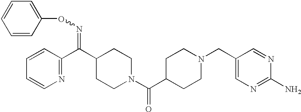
C1=CC(C(C2CCN(C(C3CCN(CC4=CN=C(N)N=C4)CC3)=O)CC2)=NOC2=CC=CC=C2)=NC=C1
